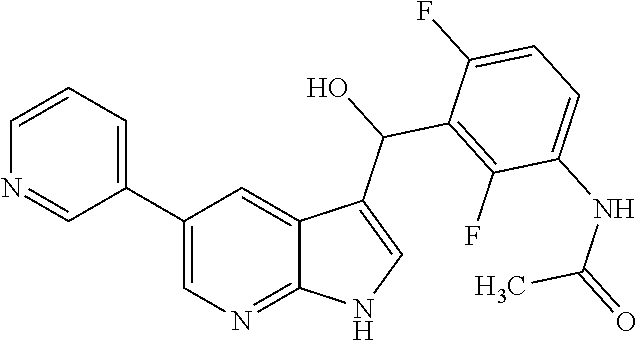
C1(C2=CC=CN=C2)=CN=C2C(=C1)C(C(C1=C(F)C(NC(=O)C)=CC=C1F)O)=CN2
